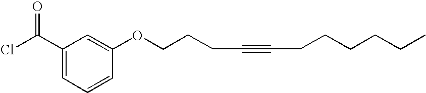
C1(C(Cl)=O)=CC=CC(OCCCC#CCCCCCC)=C1
